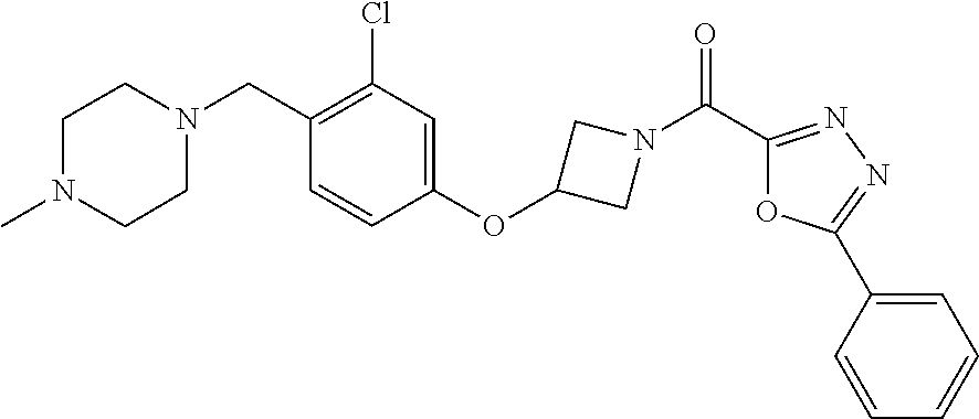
C1N(CC2=C(Cl)C=C(OC3CN(C(C4=NN=C(C5=CC=CC=C5)O4)=O)C3)C=C2)CCN(C)C1
